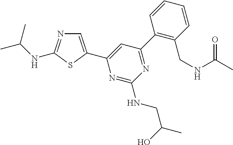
C1=C(C2=CC(C3=C(CNC(C)=O)C=CC=C3)=NC(NCC(C)O)=N2)SC(NC(C)C)=N1
